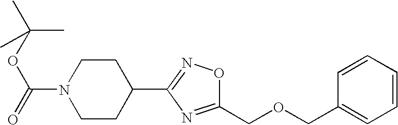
C1=CC=CC=C1COCC1=NC(C2CCN(C(=O)OC(C)(C)C)CC2)=NO1
